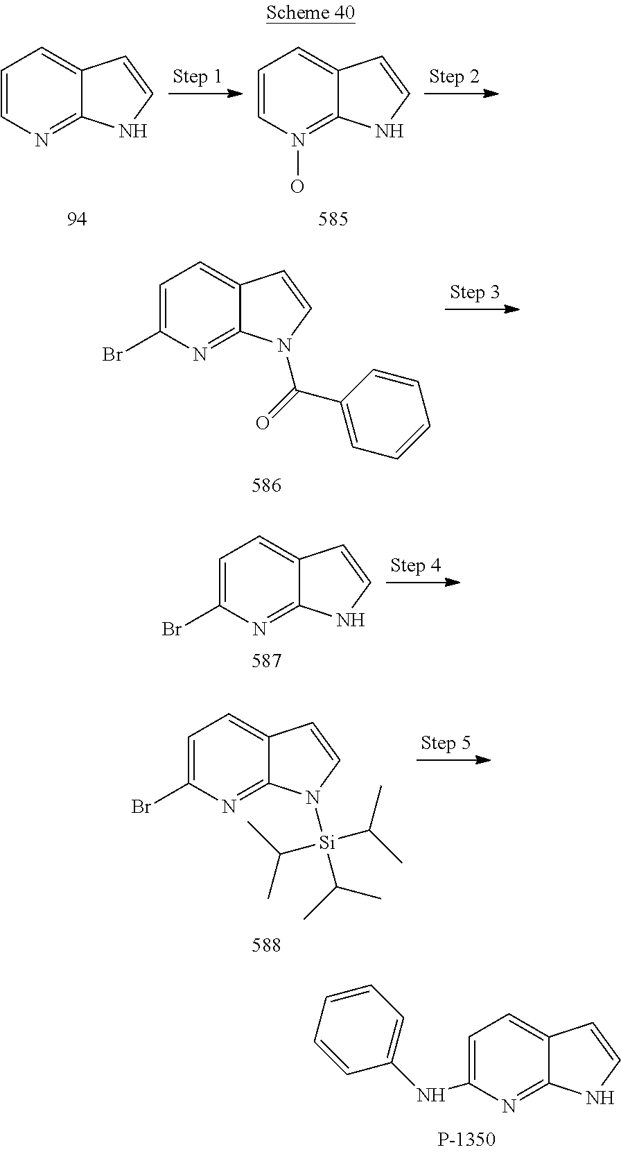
C1=CN=C2C(=C1)C=CN2.C1=CN(O)=C2C(=C1)C=CN2.C1=C(Br)N=C2C(=C1)C=CN2C(=O)C1=CC=CC=C1.C1=C(Br)N=C2C(=C1)C=CN2.C1=C(Br)N=C2C(=C1)C=CN2[Si](C(C)C)(C(C)C)C(C)C.C1=C(NC2=CC=CC=C2)N=C2C(=C1)C=CN2
